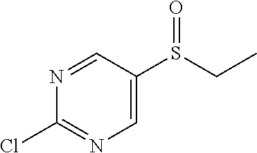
N1=CC(S(CC)=O)=CN=C1Cl
